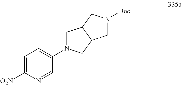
C1=C([O2N])N=CC(N2CC3C(C2)CN([Boc])C3)=C1
